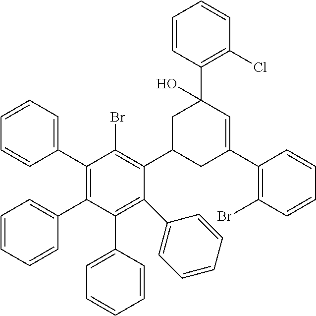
C1(C2=CC=CC=C2)=C(C2=CC=CC=C2)C(Br)=C(C2CC(C3=C(Br)C=CC=C3)=CC(C3=C(Cl)C=CC=C3)(O)C2)C(C2=CC=CC=C2)=C1C1=CC=CC=C1
